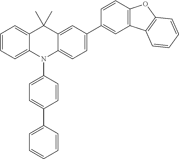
C12=CC=CC=C1N(C1=CC=C(C3=CC=CC=C3)C=C1)C1=CC=C(C3=CC4=C(C=C3)OC3=C4C=CC=C3)C=C1C2(C)C
